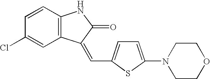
C1=CC(Cl)=CC2=C1NC(=O)C2=CC1=CC=C(N2CCOCC2)S1
